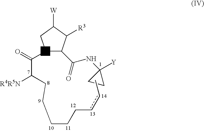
C1(C(NC2([Y])CC2)=O)N(C(C(CCCCCccC)[R4R5N])=O)CC([W])C1[R3]
